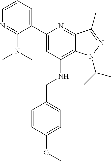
C12=C(NCC3=CC=C(OC)C=C3)C=C(C3=CC=CN=C3N(C)C)N=C1C(C)=NN2C(C)C
